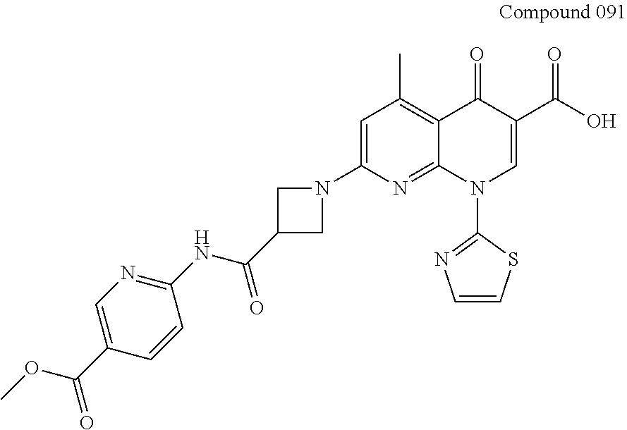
C1=C(N2CC(C(NC3=NC=C(C(OC)=O)C=C3)=O)C2)N=C2C(=C1C)C(=O)C(C(O)=O)=CN2C1=NC=CS1
